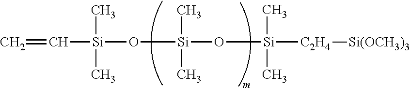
C=C[Si](O[Si](O[Si](C)(C)[C2H4][Si(OCH3)3])(C)C)(C)C
